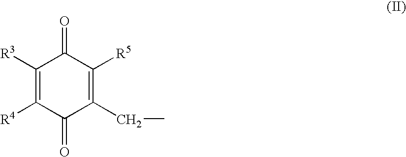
C1([R3])=C([R4])C(=O)C(CC)=C([R5])C1=O
